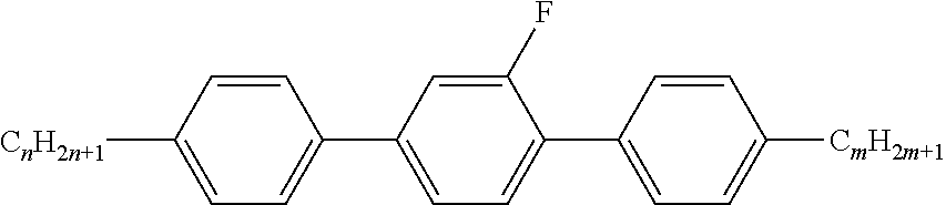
C1=C([CnH2n+1])C=CC(C2=CC=C(C3=CC=C([CmH2m+1])C=C3)C(F)=C2)=C1
